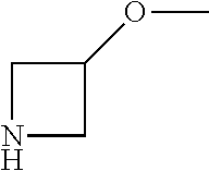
C1(OC)CNC1
